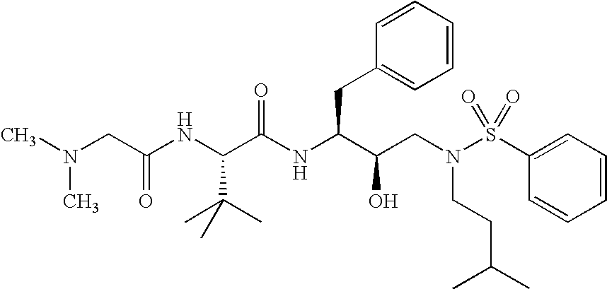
CN(CC(NC(C(NC(C(CN(S(=O)(=O)C1=CC=CC=C1)CCC(C)C)O)CC1=CC=CC=C1)=O)C(C)(C)C)=O)C
